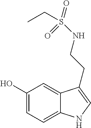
C1(O)=CC=C2C(=C1)C(CCNS(=O)(CC)=O)=CN2
